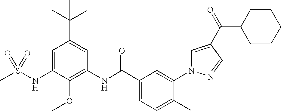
CS(NC1=CC(C(C)(C)C)=CC(NC(C2=CC=C(C)C(N3C=C(C(=O)C4CCCCC4)C=N3)=C2)=O)=C1OC)(=O)=O
